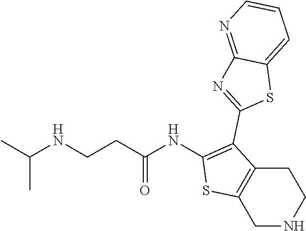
C1(NC(CCNC(C)C)=O)=C(C2=NC3=NC=CC=C3S2)C2=C(S1)CNCC2
